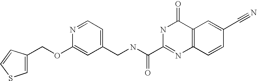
C1(CNC(C2=NC3=C(C(=O)N2)C=C(C#N)C=C3)=O)=CC=NC(OCC2=CSC=C2)=C1
